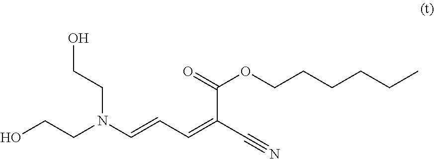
OCCN(C=CC=C(C#N)C(=O)OCCCCCC)CCO
